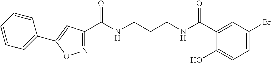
C1(C(NCCCNC(C2=CC(Br)=CC=C2O)=O)=O)=NOC(C2=CC=CC=C2)=C1
